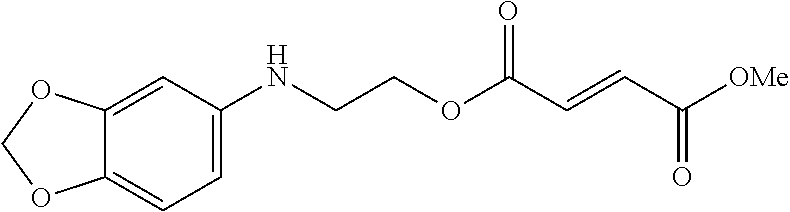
N(CCOC(C=CC([OMe])=O)=O)C1=CC=C2C(=C1)OCO2
